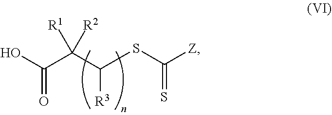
C(C(C(SC([Z])=S)[R3])([R1])[R2])(O)=O
